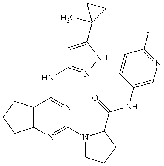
C12=C(C(NC3=NNC(C4(C)CC4)=C3)=NC(N3CCCC3C(=O)NC3=CN=C(F)C=C3)=N1)CCC2
